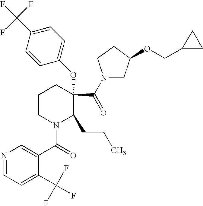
N1=CC=C(C(F)(F)F)C(C(N2C(CCC)C(C(N3CC(OCC4CC4)CC3)=O)(OC3=CC=C(C(F)(F)F)C=C3)CCC2)=O)=C1
